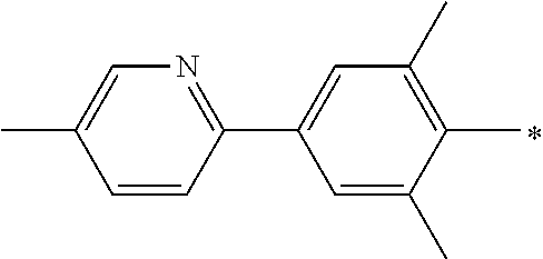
C1=C(C)C(C)=C(C)C=C1C1=NC=C(C)C=C1
